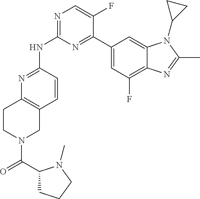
N1=C(NC2=NC=C(F)C(C3=CC(F)=C4C(=C3)N(C3CC3)C(C)=N4)=N2)C=CC2=C1CCN(C(=O)C1CCCN1C)C2
